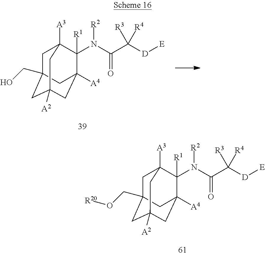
C1C2(CO)CC3([A2])CC([A4])(C(N(C(C([D][E])([R3])[R4])=O)[R2])([R1])C1([A3])C3)C2.C1C2(CO[R20])CC3([A2])CC([A4])(C(N(C(C([D][E])([R3])[R4])=O)[R2])([R1])C1([A3])C3)C2
